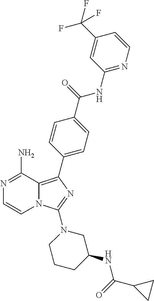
N1=C(N)C2=C(C3=CC=C(C(=O)NC4=NC=CC(C(F)(F)F)=C4)C=C3)N=C(N3CCCC(NC(=O)C4CC4)C3)N2C=C1
